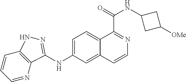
C1=CC=NC2=C1NN=C2NC1=CC=C2C(=C1)C=CN=C2C(=O)NC1CC([OMe])C1
